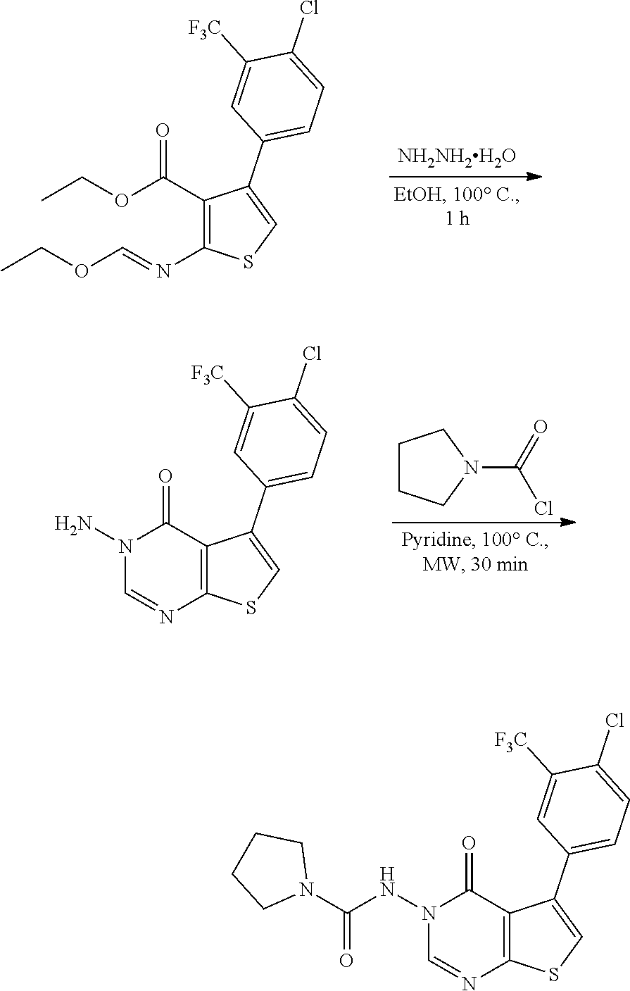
C1(C(OCC)=O)=C(N=COCC)SC=C1C1=CC=C(Cl)C([F3C])=C1.[NH2NH2H2O].C12=C(SC=C1C1=CC=C(Cl)C([F3C])=C1)N=CN(N)C2=O.C1CCN(C(=O)Cl)C1.C12=C(SC=C1C1=CC=C(Cl)C([F3C])=C1)N=CN(NC(N1CCCC1)=O)C2=O
